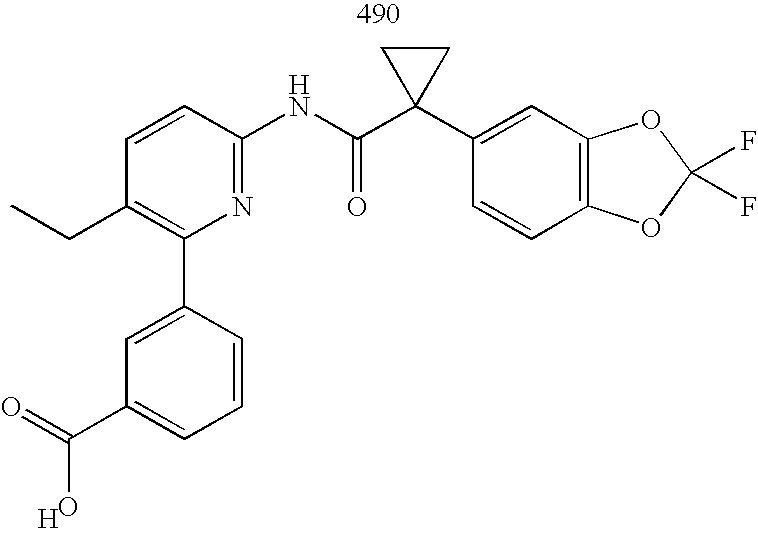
O=C(C1=CC=CC(C2=C(CC)C=CC(NC(C3(C4=CC5=C(C=C4)OC(F)(F)O5)CC3)=O)=N2)=C1)O.[H]
